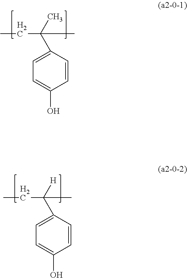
C1(C(CC)(C)C)=CC=C(O)C=C1.C1(C(CC)([H])C)=CC=C(O)C=C1
